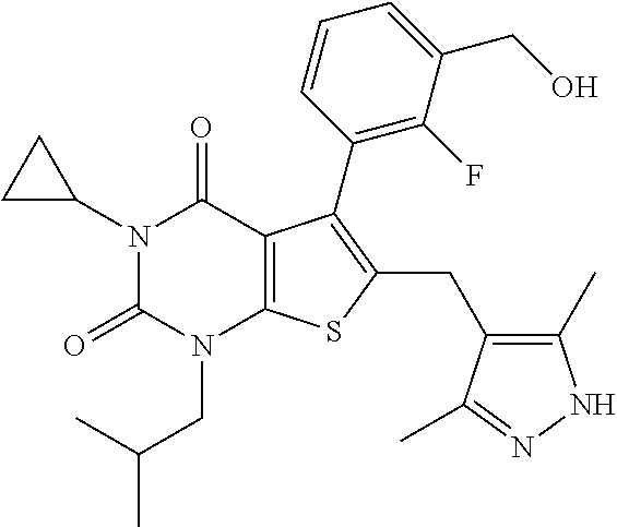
C1C(N2C(=O)N(CC(C)C)C3=C(C2=O)C(C2=C(F)C(CO)=CC=C2)=C(CC2=C(C)NN=C2C)S3)C1
